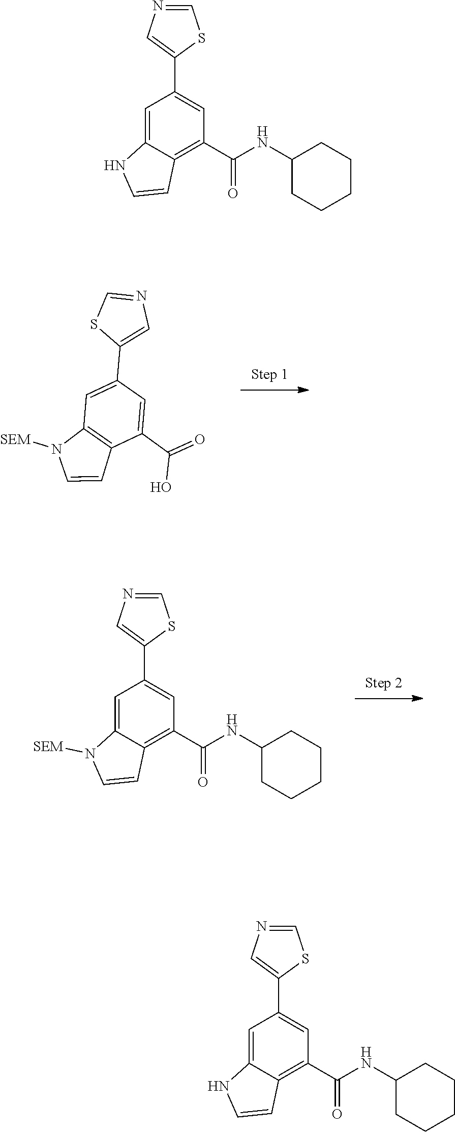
C1=NC=C(C2=CC3=C(C(C(=O)O)=C2)C=CN3[SEM])S1.C1=C(C2=CN=CS2)C=C2C(=C1C(NC1CCCCC1)=O)C=CN2[SEM].C1=C(C2=CN=CS2)C=C2C(=C1C(NC1CCCCC1)=O)C=CN2.C1=C(C2=CN=CS2)C=C2C(=C1C(NC1CCCCC1)=O)C=CN2
